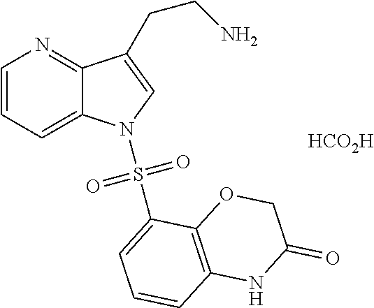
[HCO2H].C1=CC=C2C(=N1)C(CCN)=CN2S(=O)(=O)C1=CC=CC2=C1OCC(=O)N2
